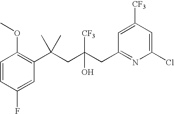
C1=CC(F)=CC(C(CC(CC2=NC(Cl)=CC([CF3])=C2)([CF3])O)(C)C)=C1OC
